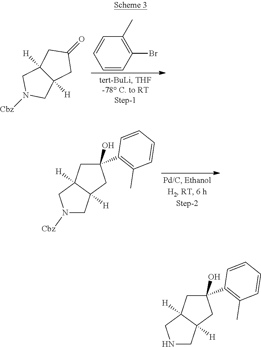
C1(C)=C(Br)C=CC=C1.C1(=O)CC2([H])C([H])(C1)CN([Cbz])C2.C1C2([H])C([H])(CC1(O)C1=C(C)C=CC=C1)CN([Cbz])C2.C1C2([H])C([H])(CC1(O)C1=C(C)C=CC=C1)CNC2
